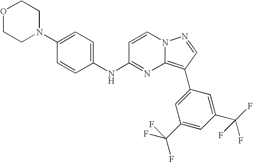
C1(N2CCOCC2)=CC=C(NC2=NC3=C(C4=CC(C(F)(F)F)=CC(C(F)(F)F)=C4)C=NN3C=C2)C=C1
